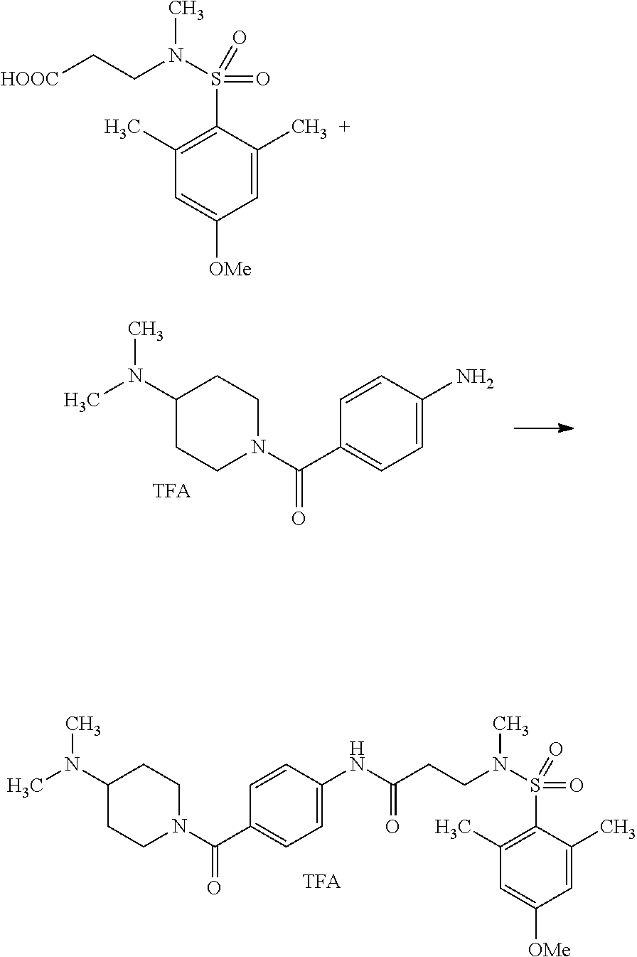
C1=C(C)C(S(N(CCC(=O)NC2=CC=C(C(N3CCC(N(C)C)CC3)=O)C=C2)C)(=O)=O)=C(C)C=C1[OMe].C1=C(N)C=CC(C(=O)N2CCC(N(C)C)CC2)=C1.C1=C(C)C(S(N(CC[HOOC])C)(=O)=O)=C(C)C=C1[OMe]
